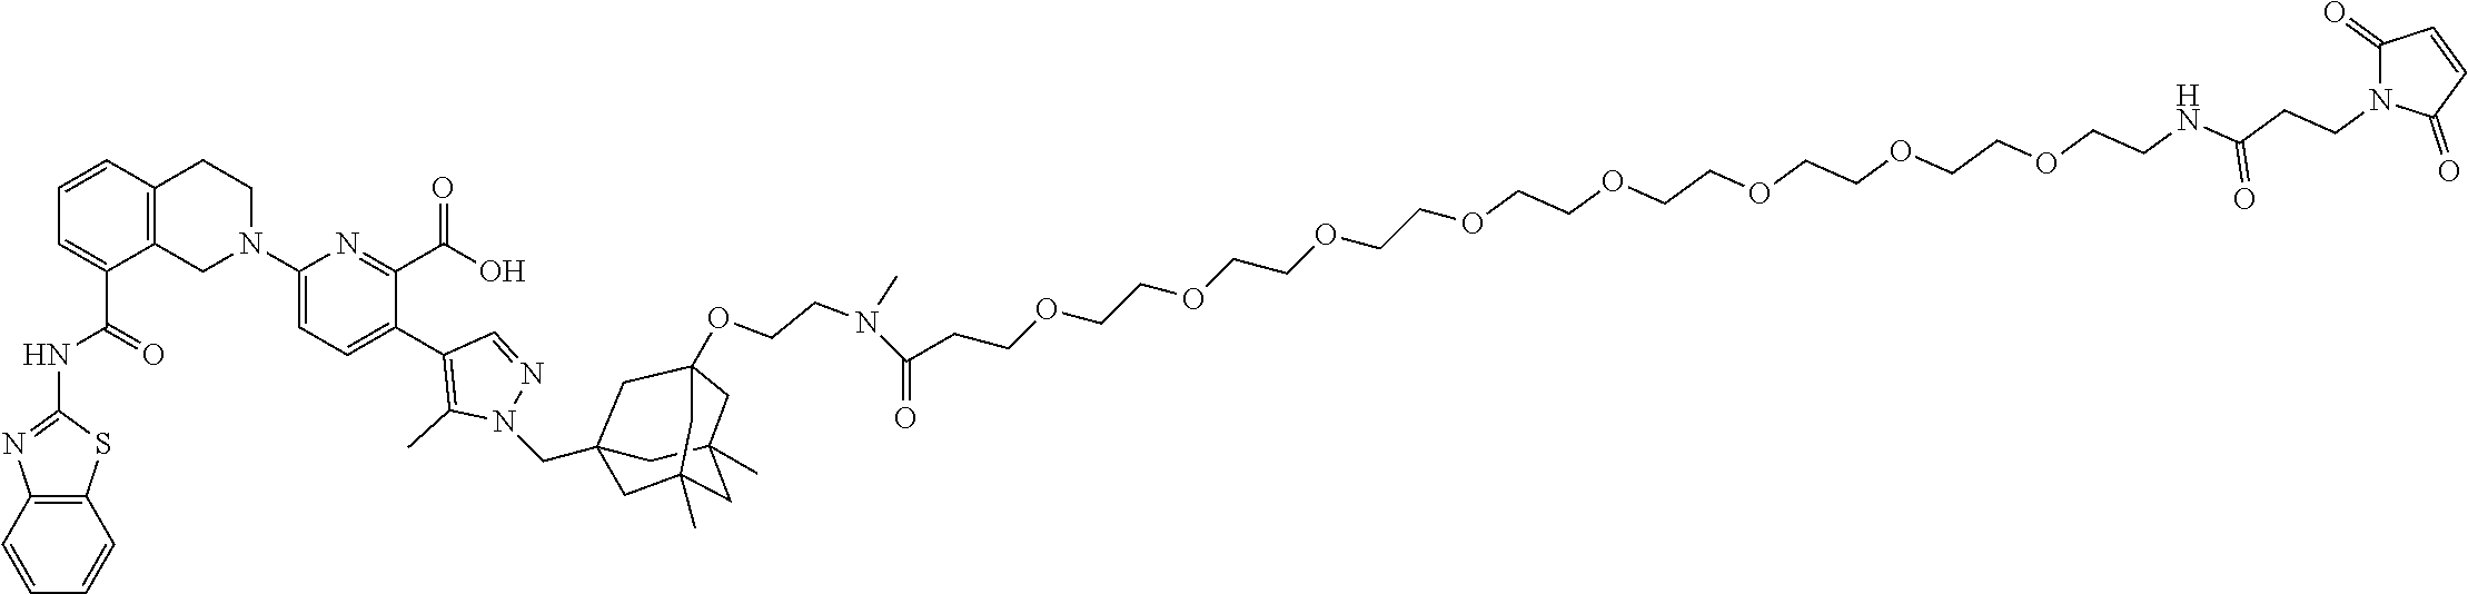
C1C2(C)CC3(C)CC1(CN1C(C)=C(C4=CC=C(N5CC6=C(C=CC=C6C(NC6=NC7=C(C=CC=C7)S6)=O)CC5)N=C4C(O)=O)C=N1)CC(OCCN(C(CCOCCOCCOCCOCCOCCOCCOCCOCCNC(CCN1C(=O)C=CC1=O)=O)=O)C)(C3)C2
